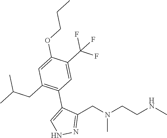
N(CCN(CC1=NNC=C1C1=C(CC(C)C)C=C(OCCC)C(C(F)(F)F)=C1)C)C
